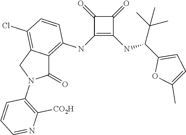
C1(NC2=C3C(=C(Cl)C=C2)CN(C2=C([CO2H])N=CC=C2)C3=O)=C(NC(C2=CC=C(C)O2)C(C)(C)C)C(=O)C1=O
